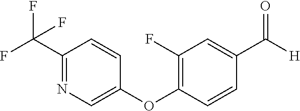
C1(C(F)(F)F)=NC=C(OC2=C(F)C=C(C([H])=O)C=C2)C=C1
